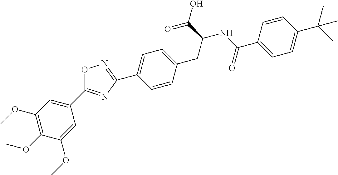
C1(C2=NC(C3=CC=C(CC(C(=O)O)NC(C4=CC=C(C(C)(C)C)C=C4)=O)C=C3)=NO2)=CC(OC)=C(OC)C(OC)=C1
